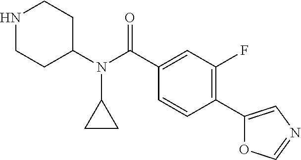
C1=CC(C2=CN=CO2)=C(F)C=C1C(N(C1CCNCC1)C1CC1)=O
